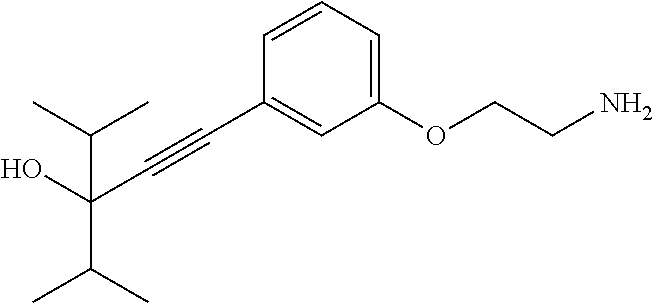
C(#CC1=CC(OCCN)=CC=C1)C(C(C)C)(O)C(C)C
